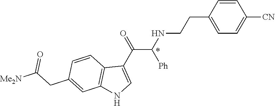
C1=CC(CCNC(C(C2=CNC3=C2C=CC(CC([Me2N])=O)=C3)=O)[Ph])=CC=C1[CN]
